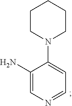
C1CCN(C2=CC=NC=C2N)CC1
